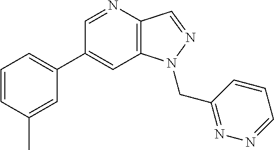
C1(C2=CC=CC(C)=C2)=CC2=C(C=NN2CC2=NN=CC=C2)N=C1
